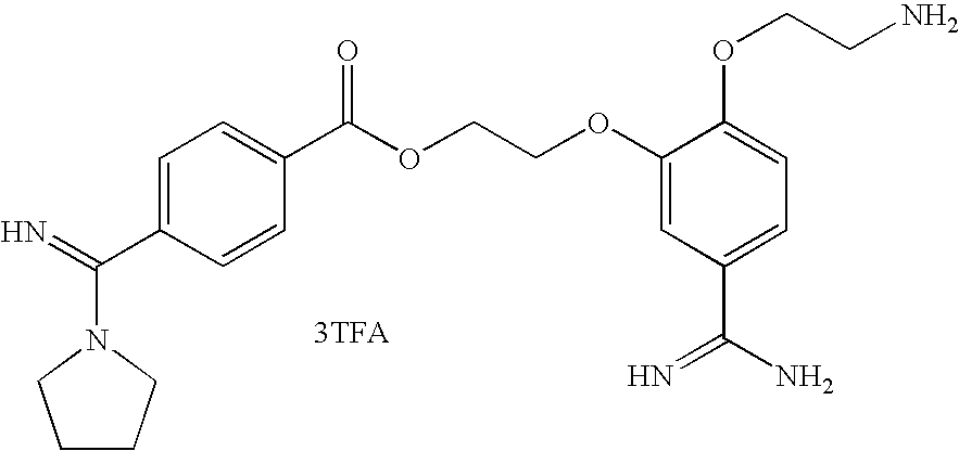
[3TFA].N1(C(=N)C2=CC=C(C(OCCOC3=CC(C(N)=N)=CC=C3OCCN)=O)C=C2)CCCC1
